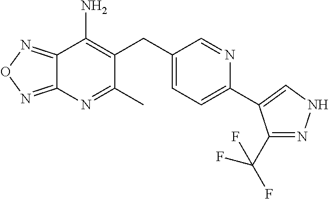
C12=NON=C1N=C(C)C(CC1=CC=C(C3=CNN=C3C(F)(F)F)N=C1)=C2N
